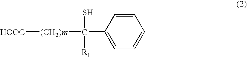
C1=CC(C([(CH2)m][HOOC])(S)[R1])=CC=C1
